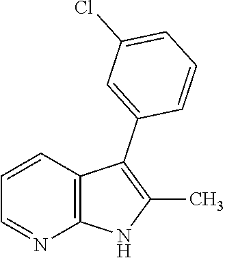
C1=CC2=C(N=C1)NC(C)=C2C1=CC(Cl)=CC=C1
